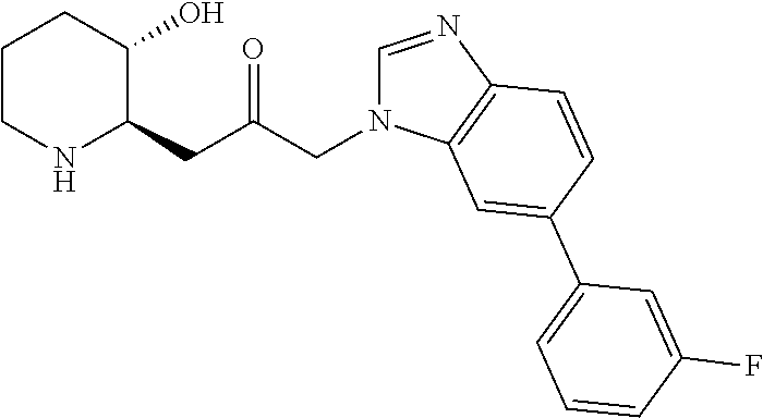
C1CNC(CC(CN2C=NC3=C2C=C(C2=CC=CC(F)=C2)C=C3)=O)C(O)C1
